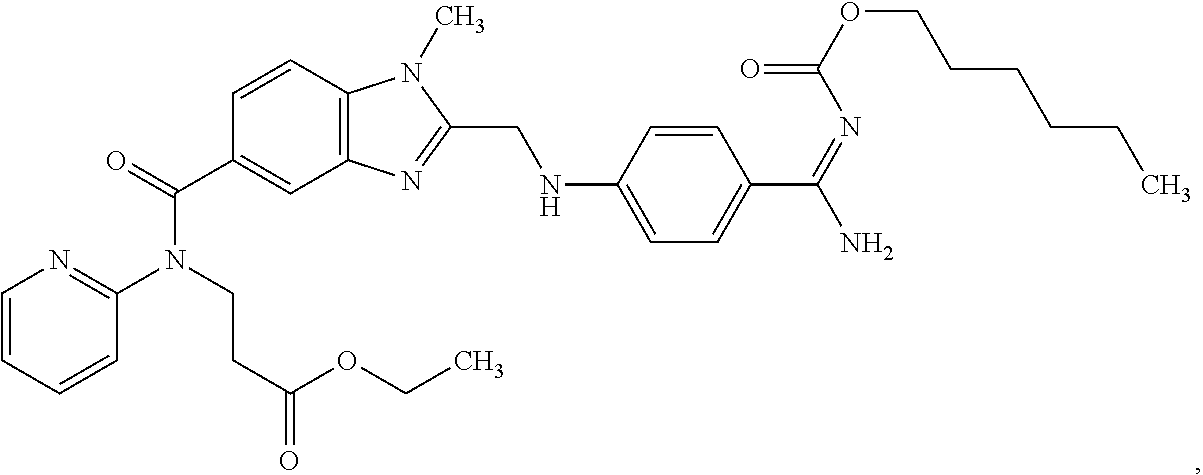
C1=CC=CC(N(C(=O)C2=CC3=C(C=C2)N(C)C(CNC2=CC=C(C(N)=NC(=O)OCCCCCC)C=C2)=N3)CCC(OCC)=O)=N1
